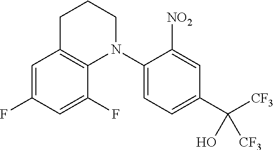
C1=C(F)C=C(F)C2=C1CCCN2C1=CC=C(C([CF3])(O)[CF3])C=C1[NO2]
